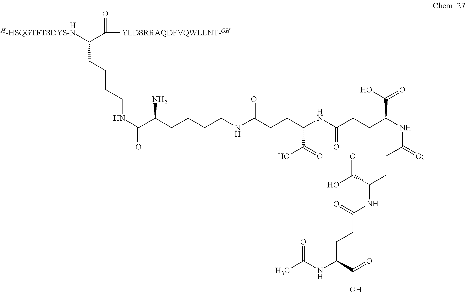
[H].[H-HSQGTFTSDYS-N]C(C(=O)[YLDSRRAQDFVQWLLNT-OH])CCCCNC(C(CCCCNC(CCC(NC(CCC(NC(CCC(NC(CCC(NC(C)=O)C(=O)O)=O)C(O)=O)=O)C(O)=O)=O)C(O)=O)=O)N)=O
